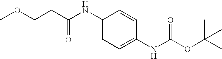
C1=C(NC(=O)CCOC)C=CC(NC(OC(C)(C)C)=O)=C1
